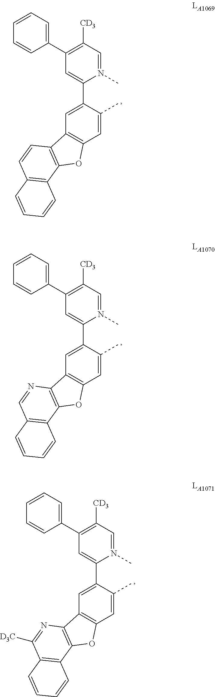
C1(C2=C([CD3])C=N(C)C(C3=CC4=C(C=C3C)OC3=C4C=CC4=C3C=CC=C4)=C2)=CC=CC=C1.C1(C2=C([CD3])C=N(C)C(C3=CC4=C(C=C3C)OC3=C4N=CC4=C3C=CC=C4)=C2)=CC=CC=C1.C1(C2=C([CD3])C=N(C)C(C3=CC4=C(C=C3C)OC3=C4N=C([D3C])C4=C3C=CC=C4)=C2)=CC=CC=C1
